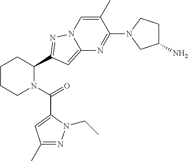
C1CCN(C(=O)C2=CC(C)=NN2CC)C(C2=NN3C=C(C)C(N4CC(N)CC4)=NC3=C2)C1
